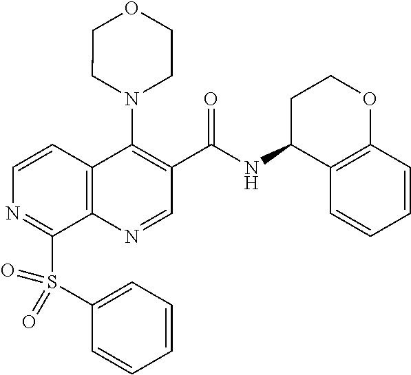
C12=C(N=CC(C(=O)NC3C4=C(OCC3)C=CC=C4)=C1N1CCOCC1)C(S(C1=CC=CC=C1)(=O)=O)=NC=C2
